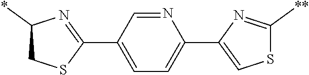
C1(C2=NC(*)CS2)=CC=C(C2=CSC([**])=N2)N=C1
